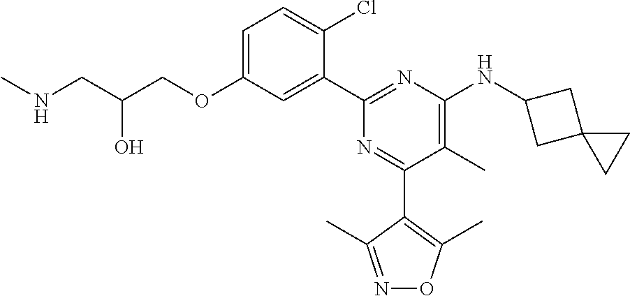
C1=C(OCC(CNC)O)C=C(C2=NC(NC3CC4(C3)CC4)=C(C)C(C3=C(C)ON=C3C)=N2)C(Cl)=C1
